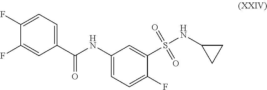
C1(NC(C2=CC=C(F)C(F)=C2)=O)=CC=C(F)C(S(NC2CC2)(=O)=O)=C1
